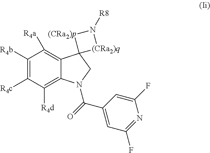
C12=C([R4a])C([R4b])=C([R4c])C([R4d])=C1N(C(C1=CC(F)=NC(F)=C1)=O)CC21[(CRa2)p]N([R8])[(CRa2)q]1
